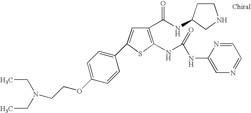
C1(C(NC2CCNC2)=O)=C(NC(=O)NC2=CN=CC=N2)SC(C2=CC=C(OCCN(CC)CC)C=C2)=C1
